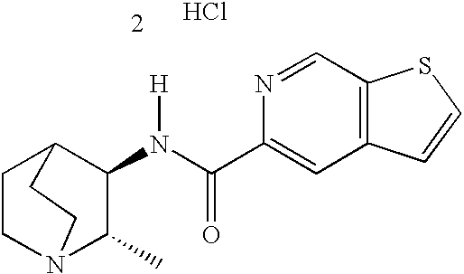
C12=C(C=C(C(=O)N(C3C4CCN(C3C)CC4)[H])N=C1)C=CS2.Cl
